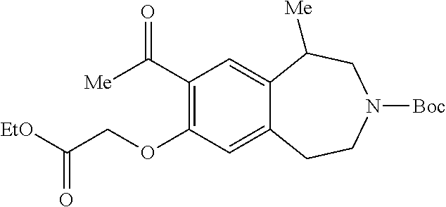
C1(OCC([EtO])=O)=C(C([Me])=O)C=C2C(=C1)CCN([Boc])CC2[Me]
